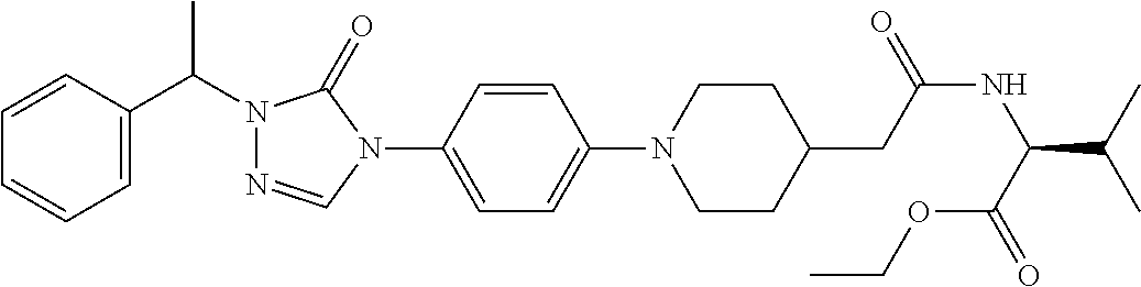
C1=C(C(N2N=CN(C3=CC=C(N4CCC(CC(NC(C(C)C)C(=O)OCC)=O)CC4)C=C3)C2=O)C)C=CC=C1
